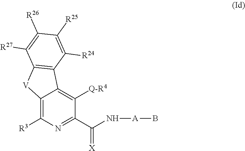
C12=C([R3])N=C(C(N[A]B)=[X])C([Q-R4])=C1C1=C([V]2)C([R27])=C([R26])C([R25])=C1[R24]
